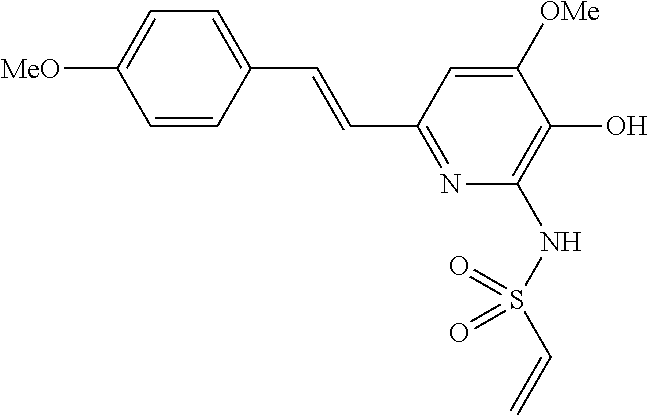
[MeO]C1=CC=C(C=CC2=NC(NS(C=C)(=O)=O)=C(O)C([OMe])=C2)C=C1
